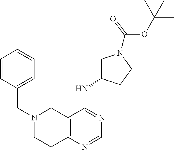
C12=C(N=CN=C1NC1CN(C(OC(C)(C)C)=O)CC1)CCN(CC1=CC=CC=C1)C2
